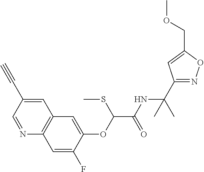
N1=CC(C#C)=CC2=C1C=C(F)C(OC(C(NC(C)(C)C1=NOC(COC)=C1)=O)SC)=C2
